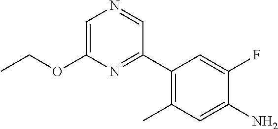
NC1=CC(C)=C(C2=NC(OCC)=CN=C2)C=C1F
